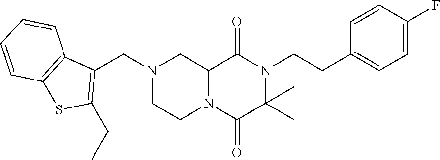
C12N(C(=O)C(C)(C)N(CCC3=CC=C(F)C=C3)C1=O)CCN(CC1=C(CC)SC3=C1C=CC=C3)C2
